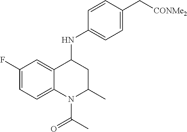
C1=C2C(=CC=C1F)N(C(C)=O)C(C)CC2NC1=CC=C(C[CONMe2])C=C1
